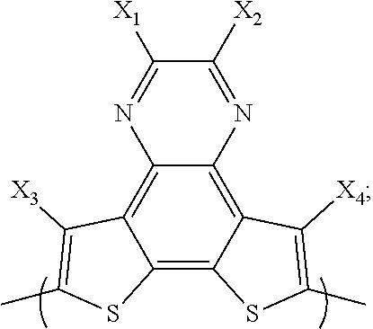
C12=C3C(=C4C(=C1SC(C)=C2[X4])SC(C)=C4[X3])N=C([X1])C([X2])=N3
